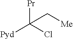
[Pr]C(Cl)([Pyd])C[Me]
